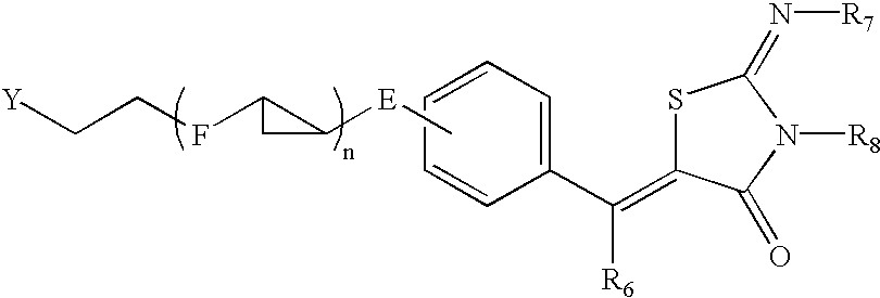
C1=CC=CC(C(=C2SC(=N[R7])N([R8])C2=O)[R6])=C1.C[E]C1C(FCC[Y])C1
